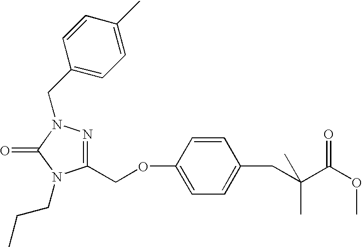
C1=CC(OCC2=NN(CC3=CC=C(C)C=C3)C(=O)N2CCC)=CC=C1CC(C(OC)=O)(C)C
